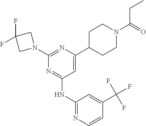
N1=C(NC2=NC=CC(C(F)(F)F)=C2)C=C(C2CCN(C(=O)CC)CC2)N=C1N1CC(F)(F)C1
